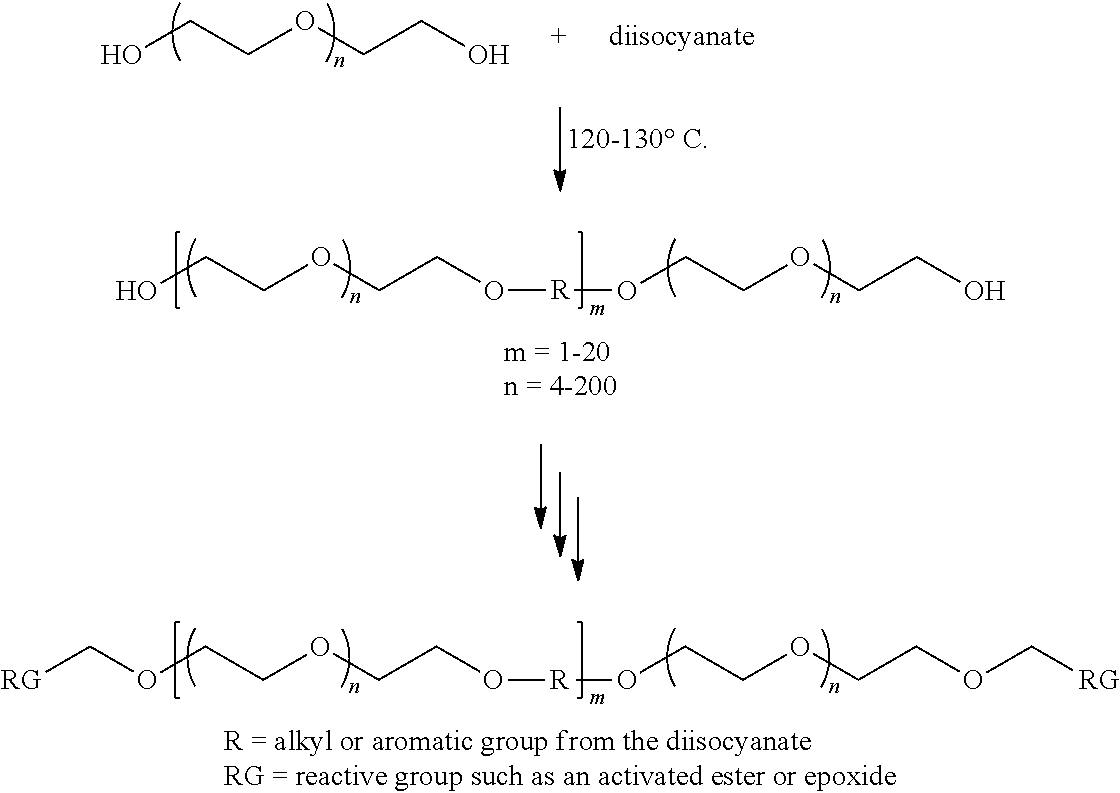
OCCOCCO.OCCOCCO[R]OCCOCCO.O(CCOCCO[R]OCCOCCOC[RG])C[RG]
